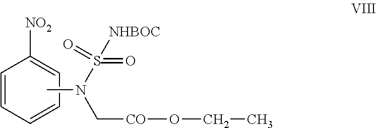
C1=CC=CC=C1[NO2].CN(S(=O)([NHBOC])=O)C[CO]OCC
